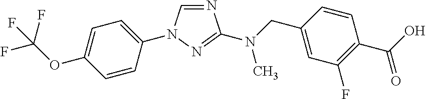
C1=CC(N2C=NC(N(CC3=CC(F)=C(C(O)=O)C=C3)C)=N2)=CC=C1OC(F)(F)F
